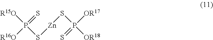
[R15O]P(=S)(S[Zn]SP(=S)([OR17])[OR18])[R16O]
